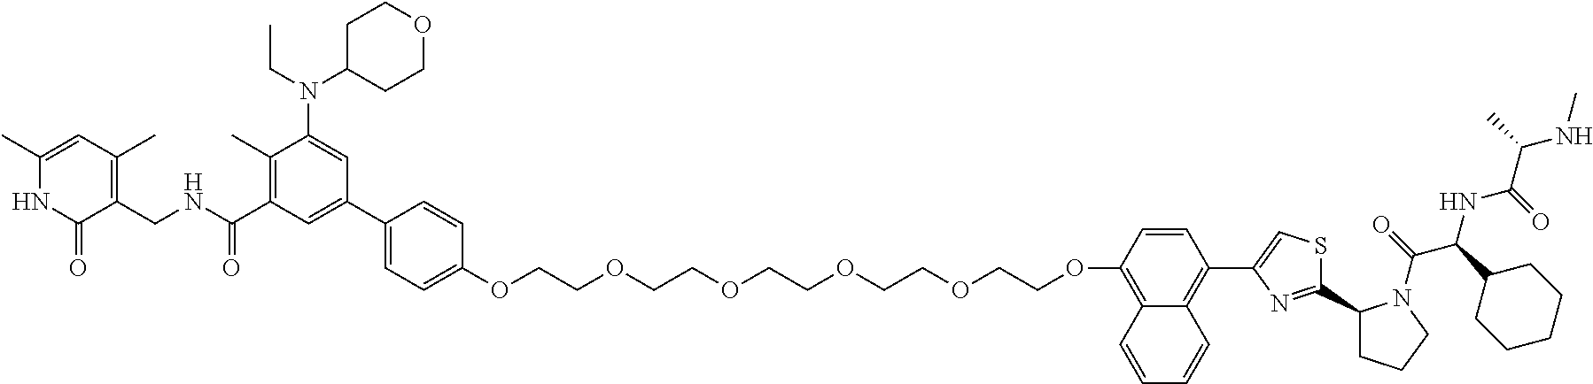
C1(C)=CC(C)=C(CNC(C2=C(C)C(N(CC)C3CCOCC3)=CC(C3=CC=C(OCCOCCOCCOCCOCCOC4=C5C(=C(C6=CSC(C7CCCN7C(C(NC(=O)C(NC)C)C7CCCCC7)=O)=N6)C=C4)C=CC=C5)C=C3)=C2)=O)C(=O)N1
